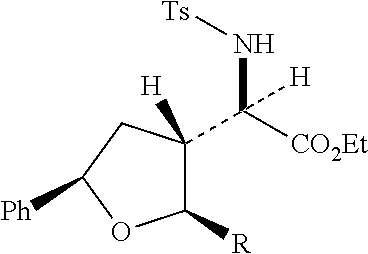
[Ts]NC([CO2Et])(C1([H])C([R])OC([Ph])C1)[H]
